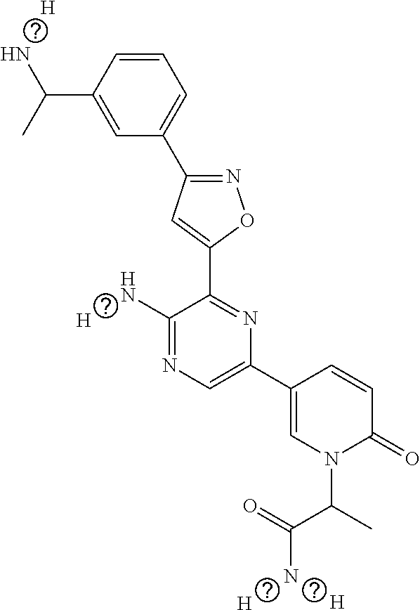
C1=C(C(N)C)C=CC=C1C1=NOC(C2=NC(C3=CN(C(C(=O)N)C)C(=O)C=C3)=CN=C2N)=C1.[H].[H].[H].[H]
